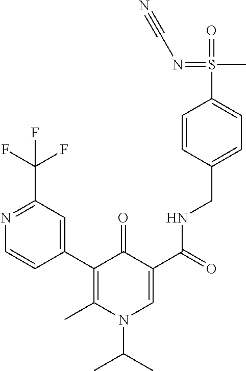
N1=C(C(F)(F)F)C=C(C2=C(C)N(C(C)C)C=C(C(=O)NCC3=CC=C(S(=O)(C)=NC#N)C=C3)C2=O)C=C1
